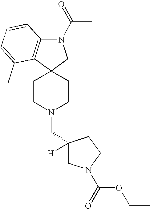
C1CN(CC2([H])CN(C(OCC)=O)CC2)CCC12CN(C(C)=O)C1=C2C(C)=CC=C1
